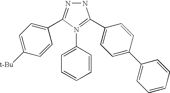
C1([t-Bu])=CC=C(C2=NNC(C3=CC=C(C4=CC=CC=C4)C=C3)=N2C2=CC=CC=C2)C=C1
